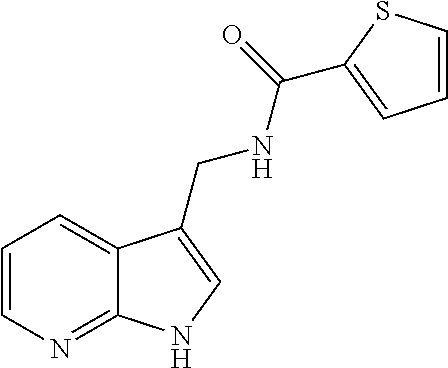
C1=CN=C2C(=C1)C(CNC(=O)C1=CC=CS1)=CN2
